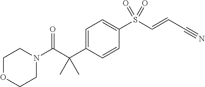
C1=C(C(C(N2CCOCC2)=O)(C)C)C=CC(S(C=CC#N)(=O)=O)=C1
